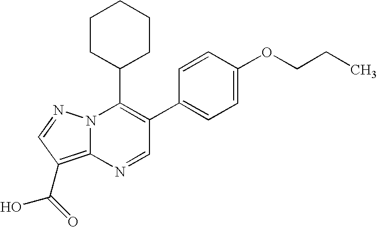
C1=C(C2=C(C3CCCCC3)N3C(=C(C(O)=O)C=N3)N=C2)C=CC(OCCC)=C1
